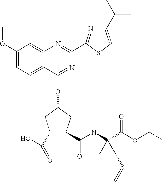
C1(OC)=CC=C2C(=C1)N=C(C1=NC(C(C)C)=CS1)N=C2OC1CC(C(=O)NC2(C(OCC)=O)CC2C=C)C(C(O)=O)C1
